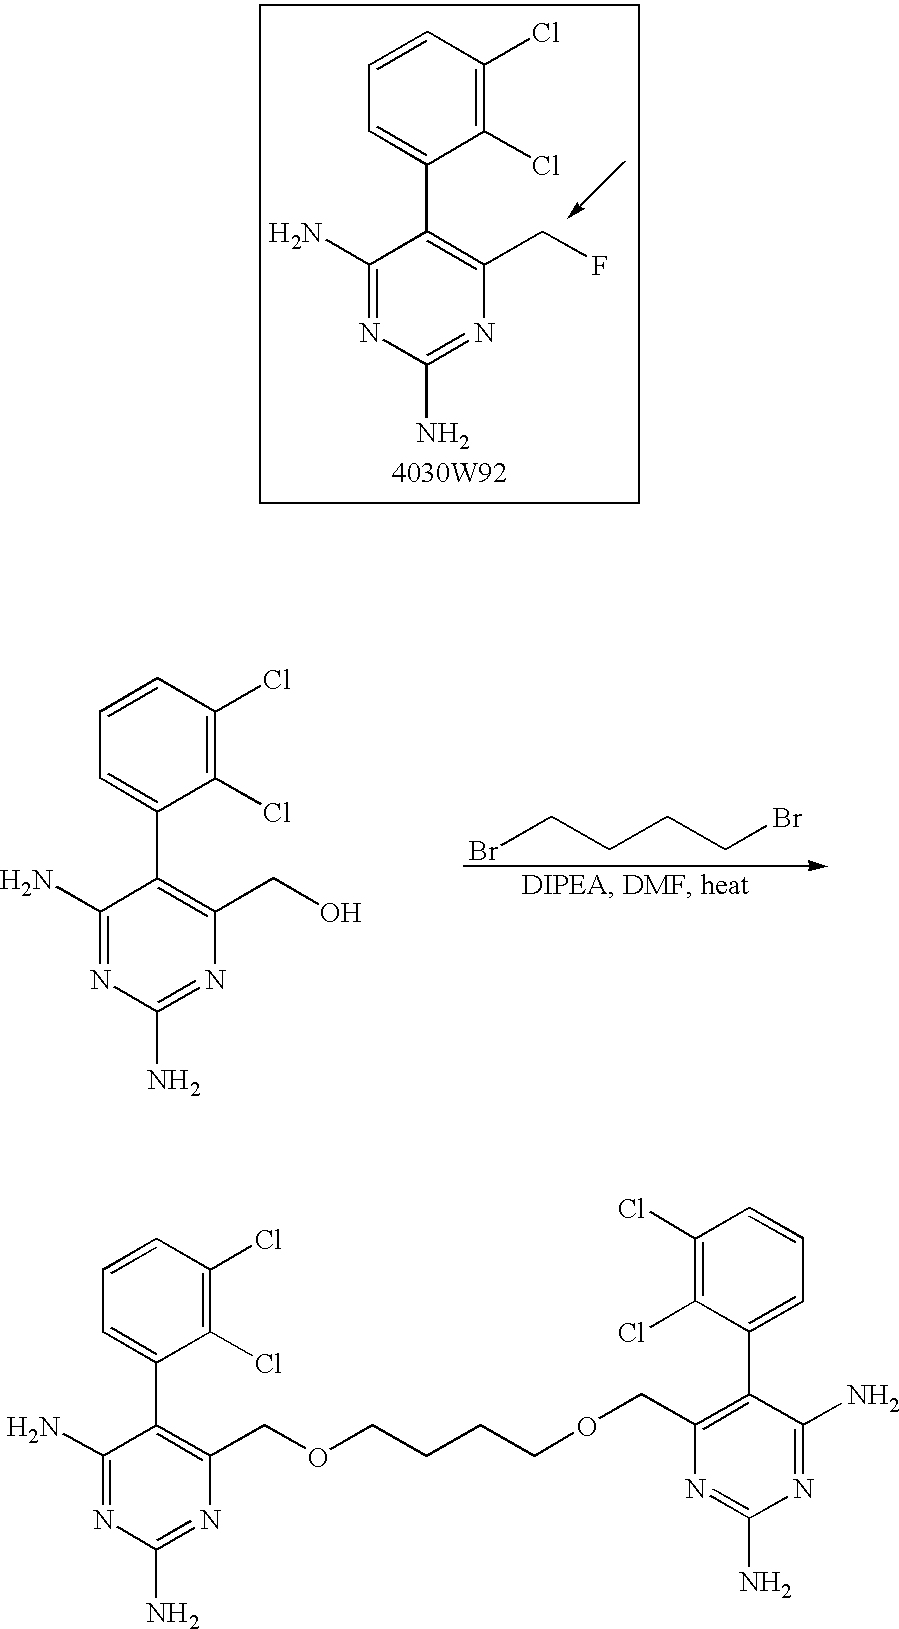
C1=CC(Cl)=C(Cl)C(C2=C(COCCCCOCC3=C(C4=CC=CC(Cl)=C4Cl)C(N)=NC(N)=N3)N=C(N)N=C2N)=C1.C1=CC(Cl)=C(Cl)C(C2=C(CF)N=C(N)N=C2N)=C1.BrCCCCBr.C1=CC(Cl)=C(Cl)C(C2=C(CO)N=C(N)N=C2N)=C1
